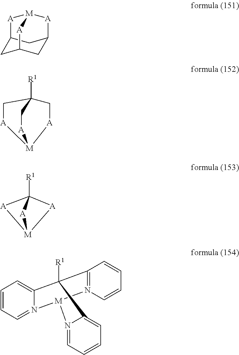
C12CC3CC(C1)[A][M]([A]2)[A]3.[A]1CC2([R1])C[A][M]1[A]C2.[A]1C2([R1])[A][M]1[A]2.C1=CC=N2C(=C1)C1([R1])C3=CC=CC=N3[M]2N2=C1C=CC=C2
